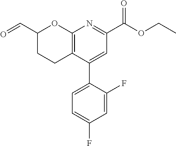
C1(C=O)CCC2=C(O1)N=C(C(OCC)=O)C=C2C1=CC=C(F)C=C1F
